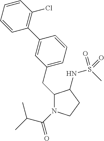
C1(CC2=CC=CC(C3=C(Cl)C=CC=C3)=C2)N(C(=O)C(C)C)CCC1NS(C)(=O)=O
